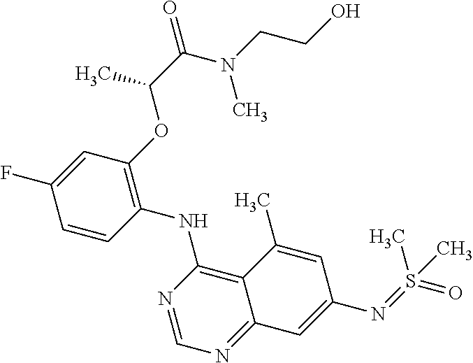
C1=CC(NC2=C3C(=NC=N2)C=C(N=S(=O)(C)C)C=C3C)=C(OC(C(=O)N(CCO)C)C)C=C1F
